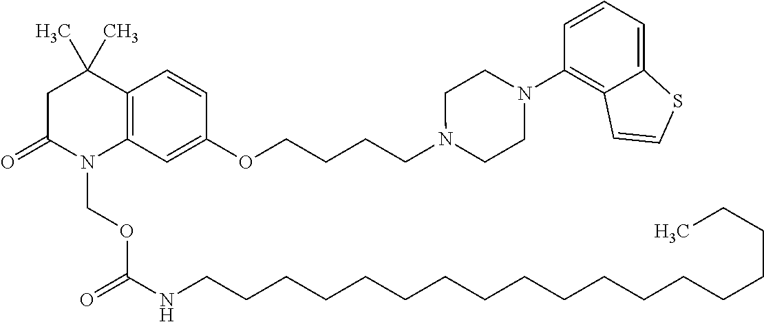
C1C(=O)N(COC(=O)NCCCCCCCCCCCCCCCCCC)C2=C(C1(C)C)C=CC(OCCCCN1CCN(C3=C4C(=CC=C3)SC=C4)CC1)=C2
